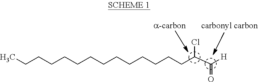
CCCCCCCCCCCCCCC(C(=O)[H])Cl
